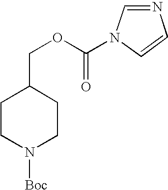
C1CN([Boc])CCC1COC(=O)N1C=NC=C1
